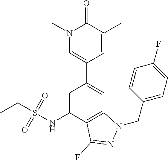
C1=C(C2=CC3=C(C(NS(CC)(=O)=O)=C2)C(F)=NN3CC2=CC=C(F)C=C2)C=C(C)C(=O)N1C
